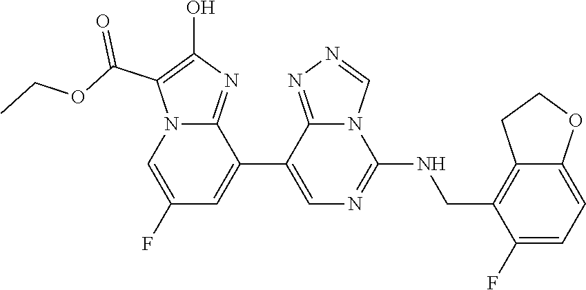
C1(C2=CC(F)=CN3C2=NC(O)=C3C(OCC)=O)=CN=C(NCC2=C3C(=CC=C2F)OCC3)N2C1=NN=C2
